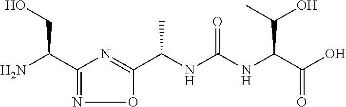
C(NC(NC(C(O)=O)C(O)C)=O)(C1=NC(C(N)CO)=NO1)C
